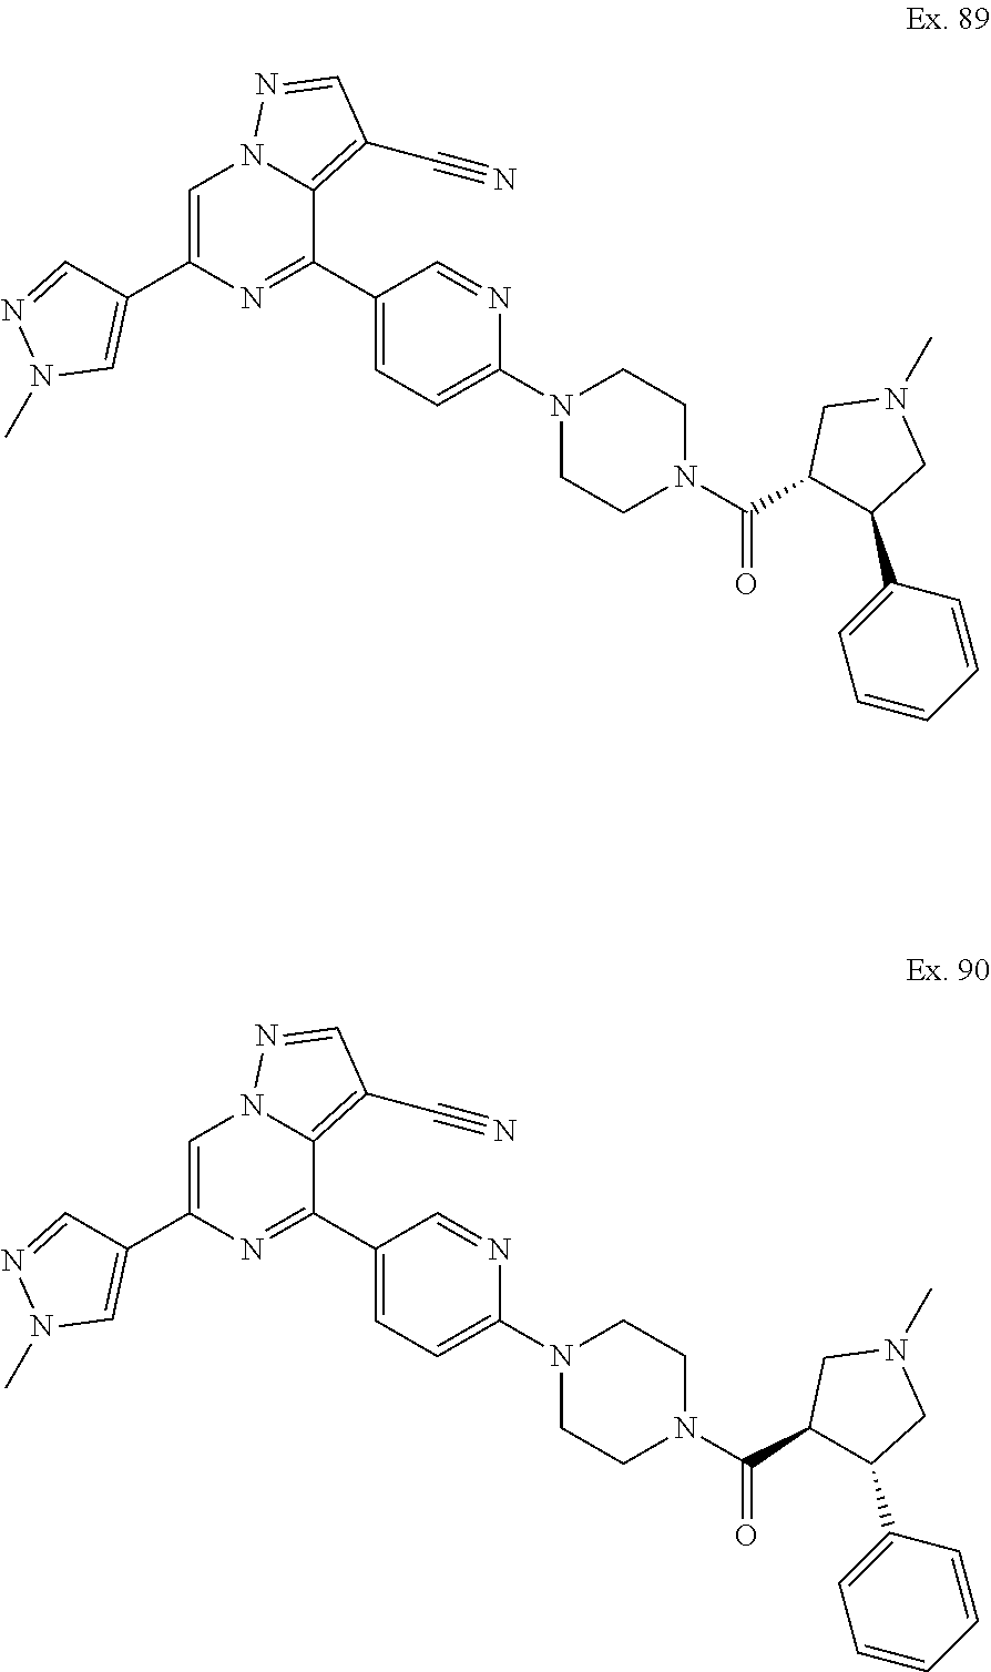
C1(C(N2CCN(C3=CC=C(C4=NC(C5=CN(C)N=C5)=CN5C4=C(C#N)C=N5)C=N3)CC2)=O)C(C2=CC=CC=C2)CN(C)C1.C1(C(N2CCN(C3=CC=C(C4=NC(C5=CN(C)N=C5)=CN5C4=C(C#N)C=N5)C=N3)CC2)=O)C(C2=CC=CC=C2)CN(C)C1
